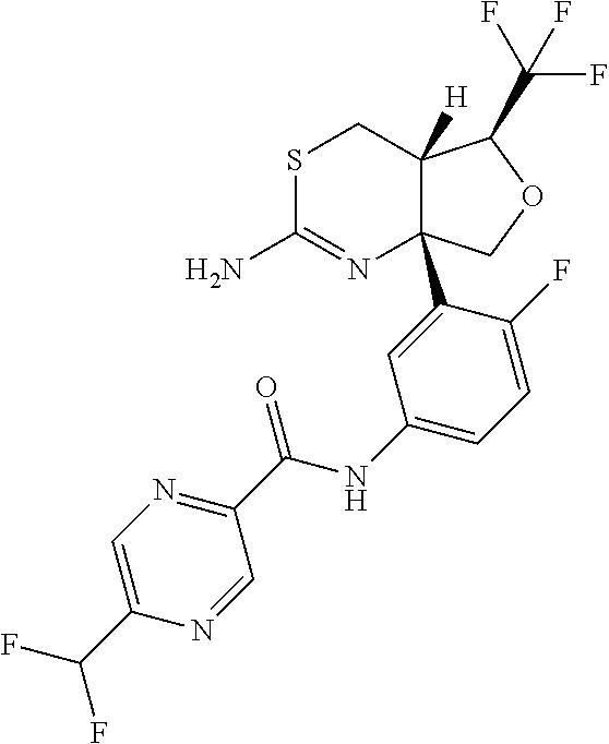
S1C(N)=NC2(C3=CC(NC(C4=NC=C(C(F)F)N=C4)=O)=CC=C3F)C([H])(C1)C(C(F)(F)F)OC2
